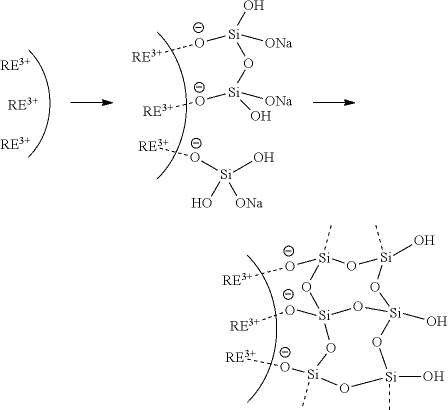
[Si]1([O-][RE3+])(C)O[Si](O)(C)O[Si]2(O)O[Si]([O-][RE3+])([O-]1)O[Si]([O-][RE3+])(C)O[Si](O)(C)O2.[Si]([O-][RE3+])(O)([ONa])O[Si]([ONa])(O)[O-][RE3+].[Si](O)(O)([ONa])[O-][RE3+]
